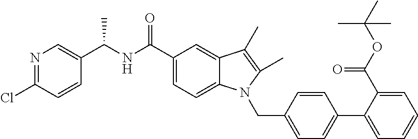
N1=C(Cl)C=CC(C(NC(C2=CC=C3C(=C2)C(C)=C(C)N3CC2=CC=C(C3=CC=CC=C3C(OC(C)(C)C)=O)C=C2)=O)C)=C1
